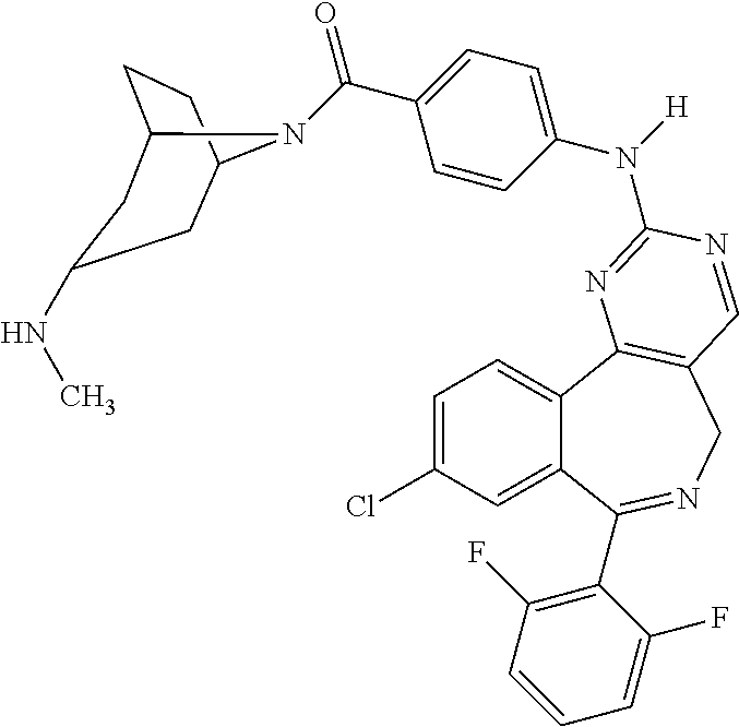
C1=C(Cl)C=C2C(=C1)C1=C(CN=C2C2=C(F)C=CC=C2F)C=NC(N([H])C2=CC=C(C(=O)N3C4CCC3CC(NC)C4)C=C2)=N1
